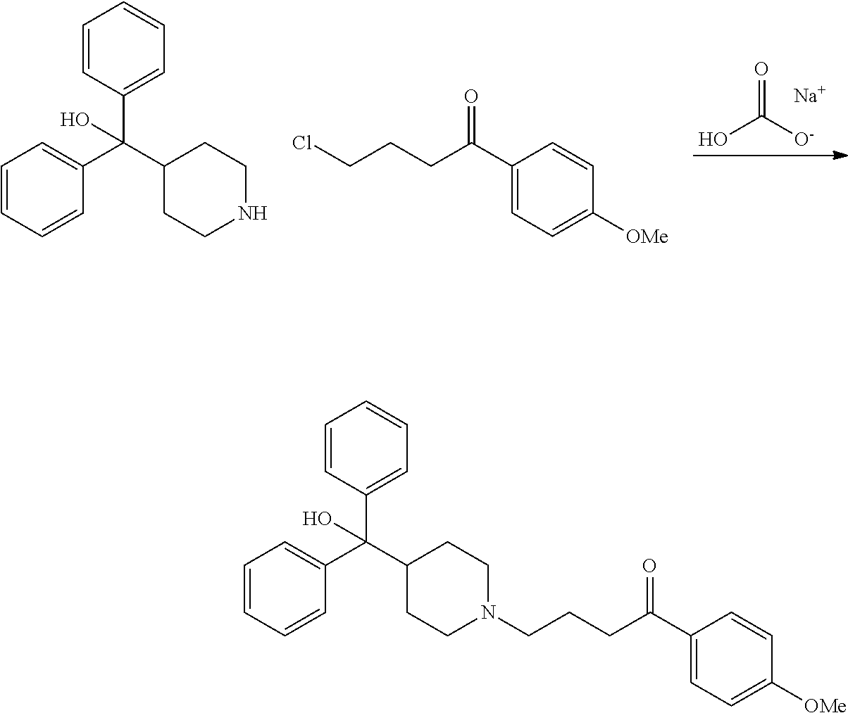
C1(C(CCCCl)=O)=CC=C([OMe])C=C1.OC([O-])=O.C1=CC(C(C2CCNCC2)(C2=CC=CC=C2)O)=CC=C1.[Na].C1(C(CCCN2CCC(C(C3=CC=CC=C3)(C3=CC=CC=C3)O)CC2)=O)=CC=C([OMe])C=C1
